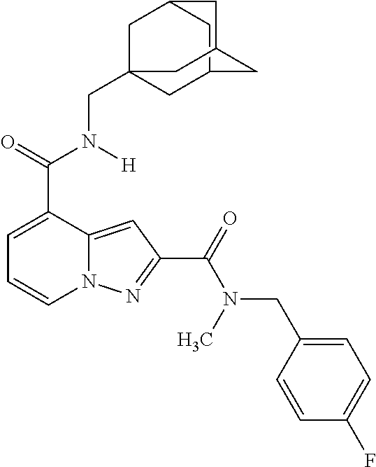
C1=C(C(=O)N([H])CC23CC4CC(C2)CC(C4)C3)C2=CC(C(=O)N(C)CC3=CC=C(F)C=C3)=NN2C=C1
